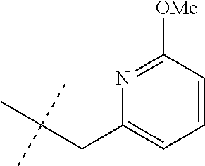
C1(CC(C)(C)C)=CC=CC([OMe])=N1
